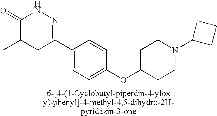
C1(C)CC(C2=CC=C(OC3CCN(C4CCC4)CC3)C=C2)=NNC1=O
